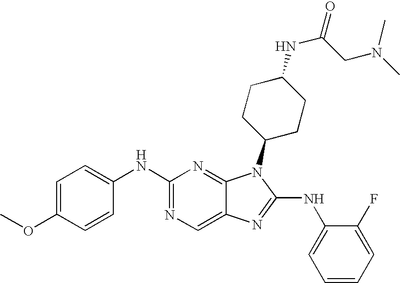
C1(NC2=CC=C(OC)C=C2)=NC=C2C(=N1)N(C1CCC(NC(=O)CN(C)C)CC1)C(NC1=CC=CC=C1F)=N2
